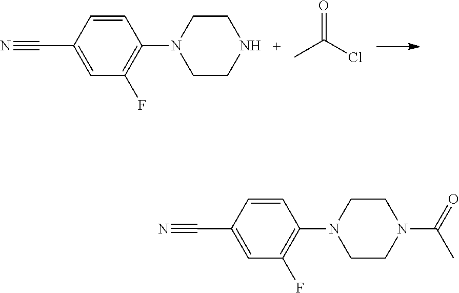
C1(C#N)=CC(F)=C(N2CCNCC2)C=C1.O=C(Cl)C.C1(C#N)=CC(F)=C(N2CCN(C(=O)C)CC2)C=C1
